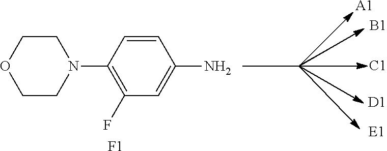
C1COCCN1C1=C(F)C=C(N)C=C1.[F1].[A1].[B1].[C1].[D1].[E1]
